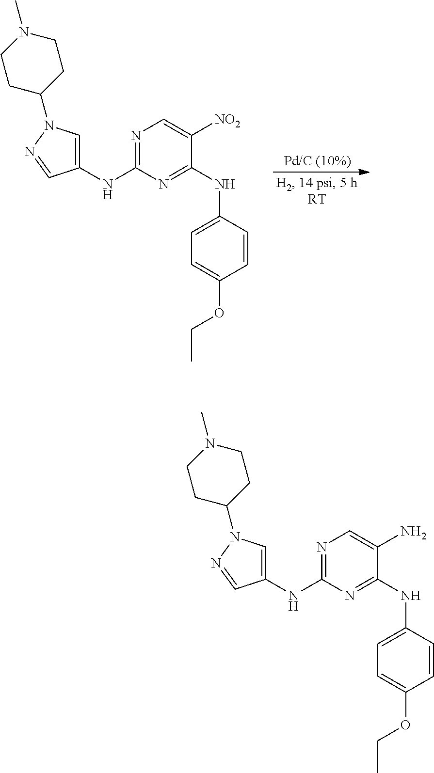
C1(NC2=NC=C([NO2])C(NC3=CC=C(OCC)C=C3)=N2)=CN(C2CCN(C)CC2)N=C1.C1(NC2=NC=C(N)C(NC3=CC=C(OCC)C=C3)=N2)=CN(C2CCN(C)CC2)N=C1
